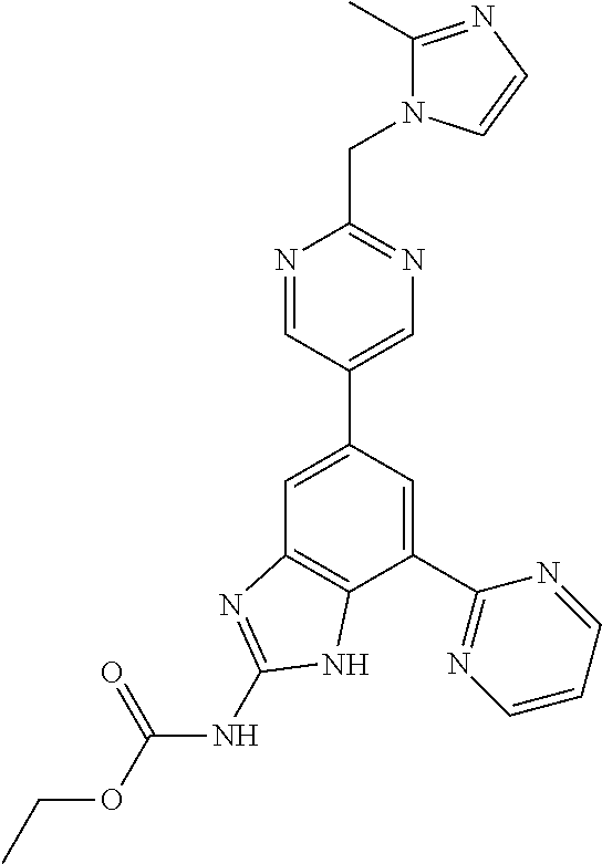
C1(C2=NC=CC=N2)=CC(C2=CN=C(CN3C(C)=NC=C3)N=C2)=CC2=C1NC(NC(OCC)=O)=N2
